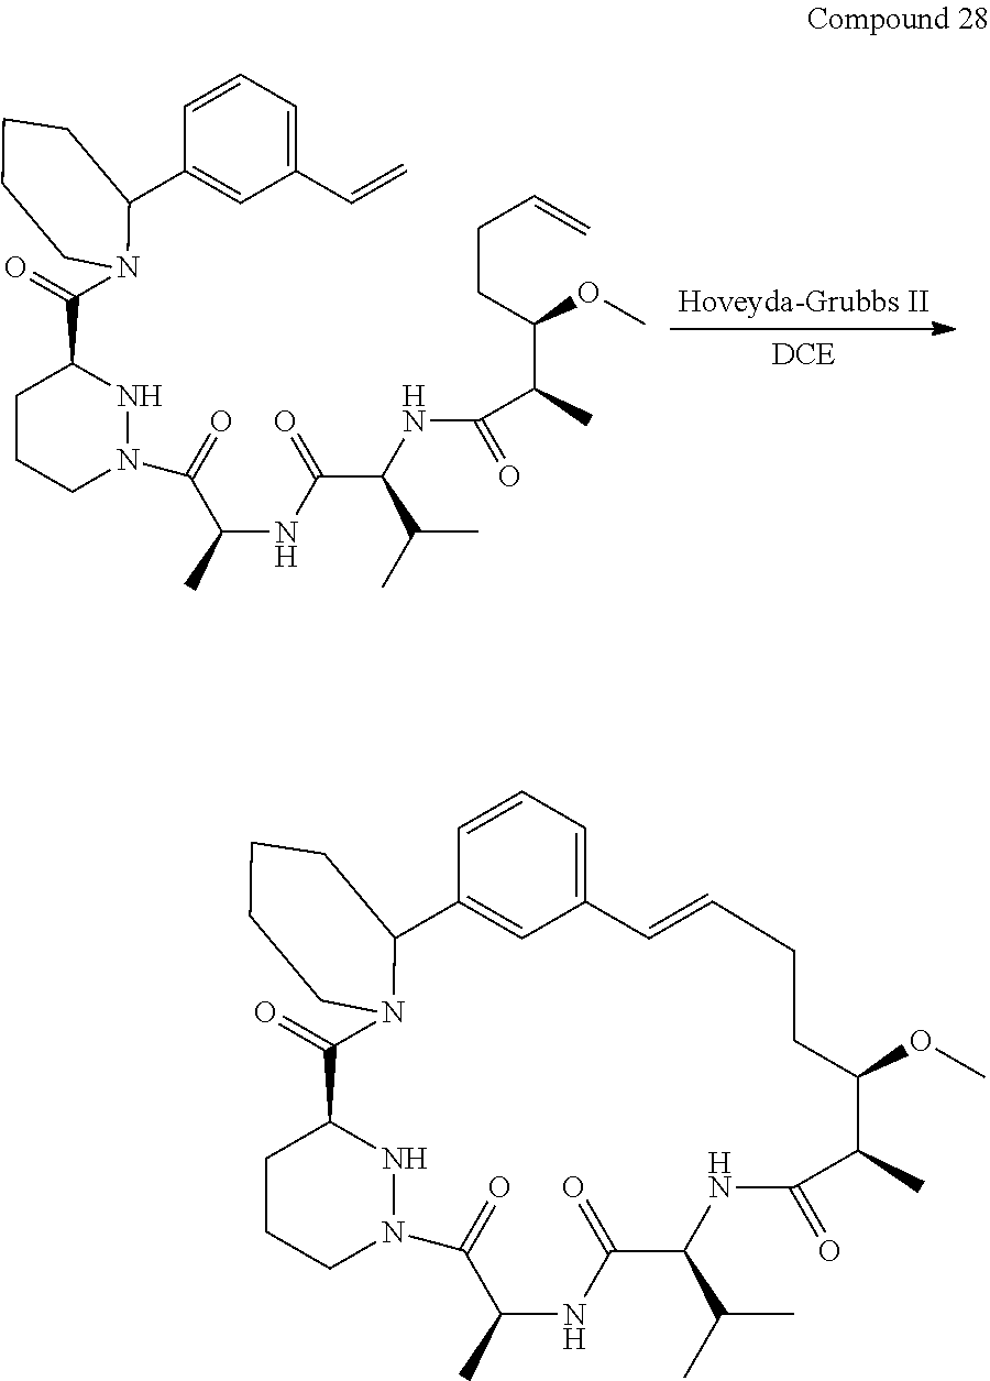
C1CCN(C(=O)C(C)NC(=O)C(NC(=O)C(C)C(CCC=C)OC)C(C)C)NC1C(=O)N1CCCCC1C1=CC(C=C)=CC=C1.C1CCN2NC1C(=O)N1CCCCC1C1=CC(=CC=C1)C=CCCC(OC)C(C)C(=O)NC(C(C)C)C(=O)NC(C)C2=O
